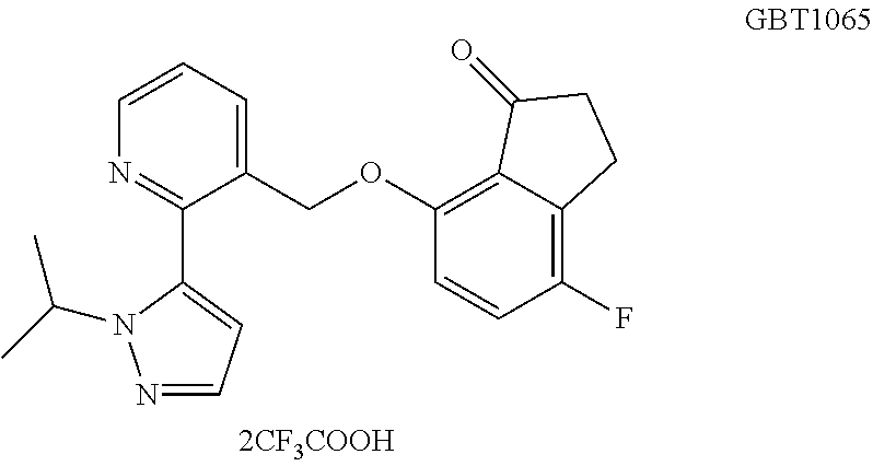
C1(COC2=C3C(=C(F)C=C2)CCC3=O)=CC=CN=C1C1=CC=NN1C(C)C
